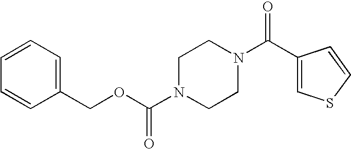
C(N1CCN(C(C2=CSC=C2)=O)CC1)(OCC1=CC=CC=C1)=O
